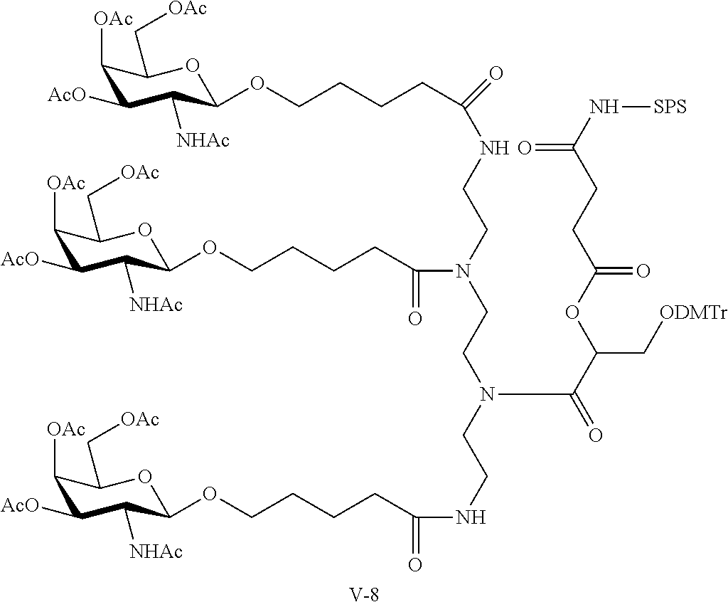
C(CCCCOC1OC(C[OAc])C([OAc])C([AcO])C1[NHAc])(NCCN(CCN(CCNC(CCCCOC1OC(C[OAc])C([OAc])C([AcO])C1[NHAc])=O)C(C(C[ODMTr])OC(CCC(N[SPS])=O)=O)=O)C(CCCCOC1OC(C[OAc])C([OAc])C([AcO])C1[NHAc])=O)=O.[V]
